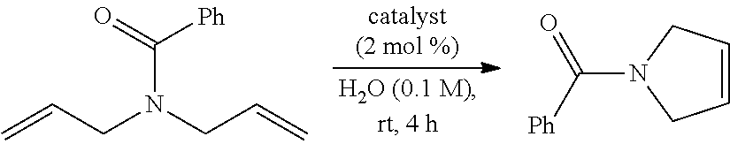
C=CCN(CC=C)C(=O)[Ph].C(N1CC=CC1)([Ph])=O
